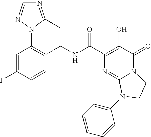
N(C(C1=C(O)C(=O)N2C(=N1)N(C1=CC=CC=C1)CC2)=O)CC1=C(N2C(C)=NC=N2)C=C(F)C=C1
